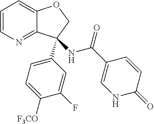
C1=CN=C2C(=C1)OCC2(C1=CC=C([F3CO])C(F)=C1)NC(C1=CNC(=O)C=C1)=O
